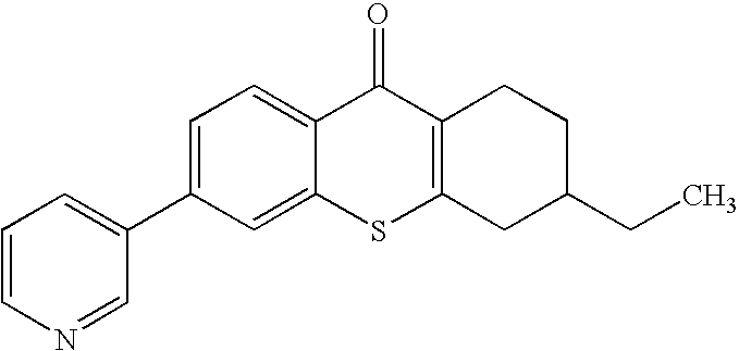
C1=CN=CC(C2=CC=C3C(=C2)SC2=C(C3=O)CCC(CC)C2)=C1
